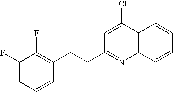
C1=C(Cl)C2=C(N=C1CCC1=C(F)C(F)=CC=C1)C=CC=C2
